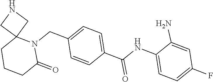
C1=CC(C(NC2=CC=C(F)C=C2N)=O)=CC=C1CN1C2(CCCC1=O)CNC2
